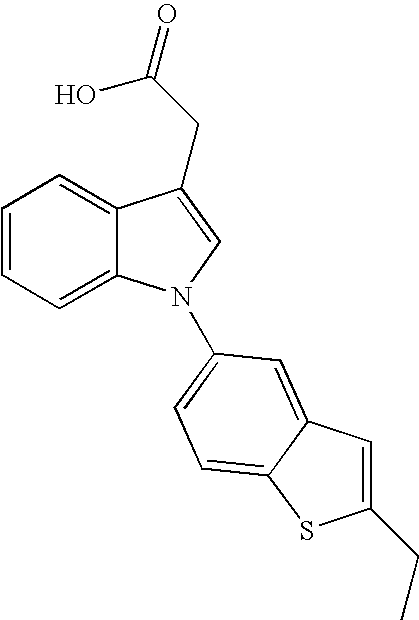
C1=CC=C2C(=C1)C(CC(=O)O)=CN2C1=CC=C2C(=C1)C=C(CC)S2
